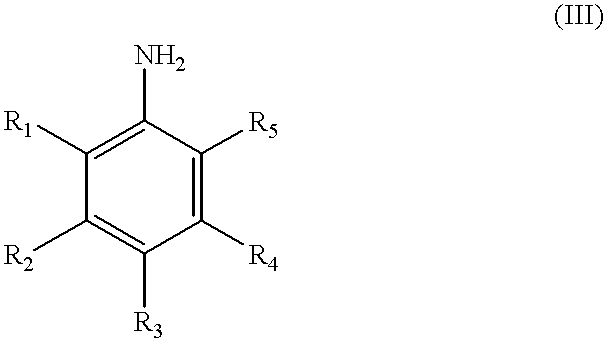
C1([R4])=C([R5])C(N)=C([R1])C([R2])=C1[R3]
